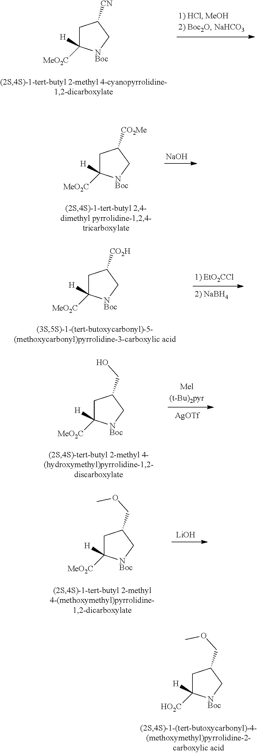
C1C([H])([MeO2C])[NBoc]CC1[CN].C1C([H])([MeO2C])[NBoc]CC1[CO2Me].[NaOH].C1C([H])([MeO2C])[NBoc]CC1[CO2H].[LiOH].C1C([H])([MeO2C])[NBoc]CC1COC.C1C([H])([HO2C])[NBoc]CC1COC.C1C([H])([MeO2C])[NBoc]CC1CO.[AgOTf]
